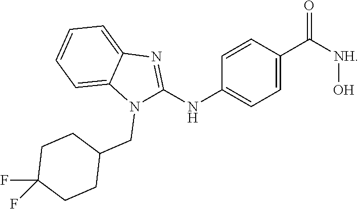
C1=CC(C([NH]O)=O)=CC=C1NC1=NC2=CC=CC=C2N1CC1CCC(F)(F)CC1
